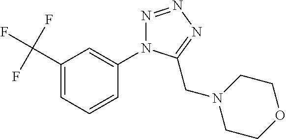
C1(C(F)(F)F)=CC=CC(N2N=NN=C2CN2CCOCC2)=C1
